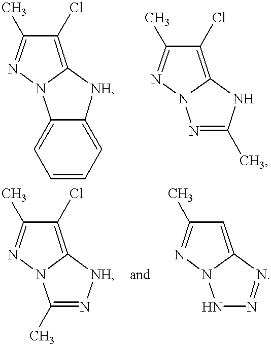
C1=C2C(=CC=C1)N1C(=C(Cl)C(C)=N1)[NH]2.C1(C)=NN2C(=C(Cl)C(C)=N2)N1.N1=C(C)N2C(=C(Cl)C(C)=N2)[NH]1.N1=NC2=CC(C)=NN2N1
